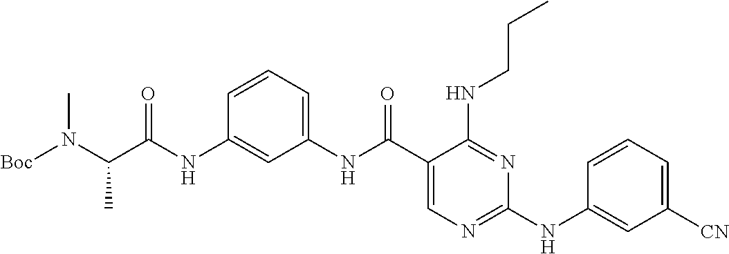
C1(NC(=O)C(N([Boc])C)C)=CC(NC(C2=CN=C(NC3=CC([CN])=CC=C3)N=C2NCCC)=O)=CC=C1
